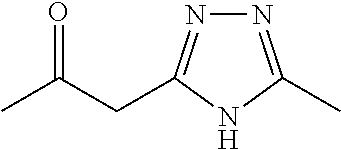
CC(CC1=NN=C(C)N1)=O
